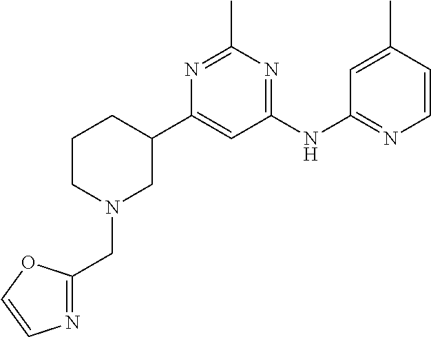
C1(C2CCCN(CC3=NC=CO3)C2)=CC(NC2=NC=CC(C)=C2)=NC(C)=N1
